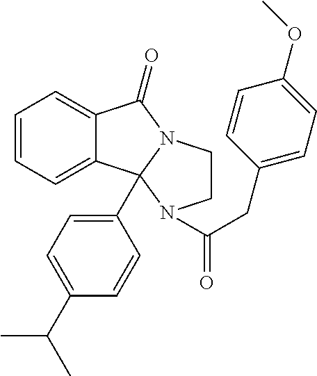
C12=CC=CC=C1C1(C3=CC=C(C(C)C)C=C3)N(C2=O)CCN1C(CC1=CC=C(OC)C=C1)=O
